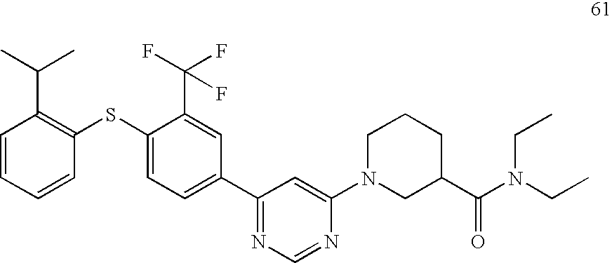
C1=CC=CC(SC2=CC=C(C3=NC=NC(N4CC(C(N(CC)CC)=O)CCC4)=C3)C=C2C(F)(F)F)=C1C(C)C
